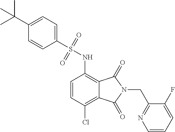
C1(S(NC2=C3C(=C(Cl)C=C2)C(=O)N(CC2=NC=CC=C2F)C3=O)(=O)=O)=CC=C(C(C)(C)C)C=C1
